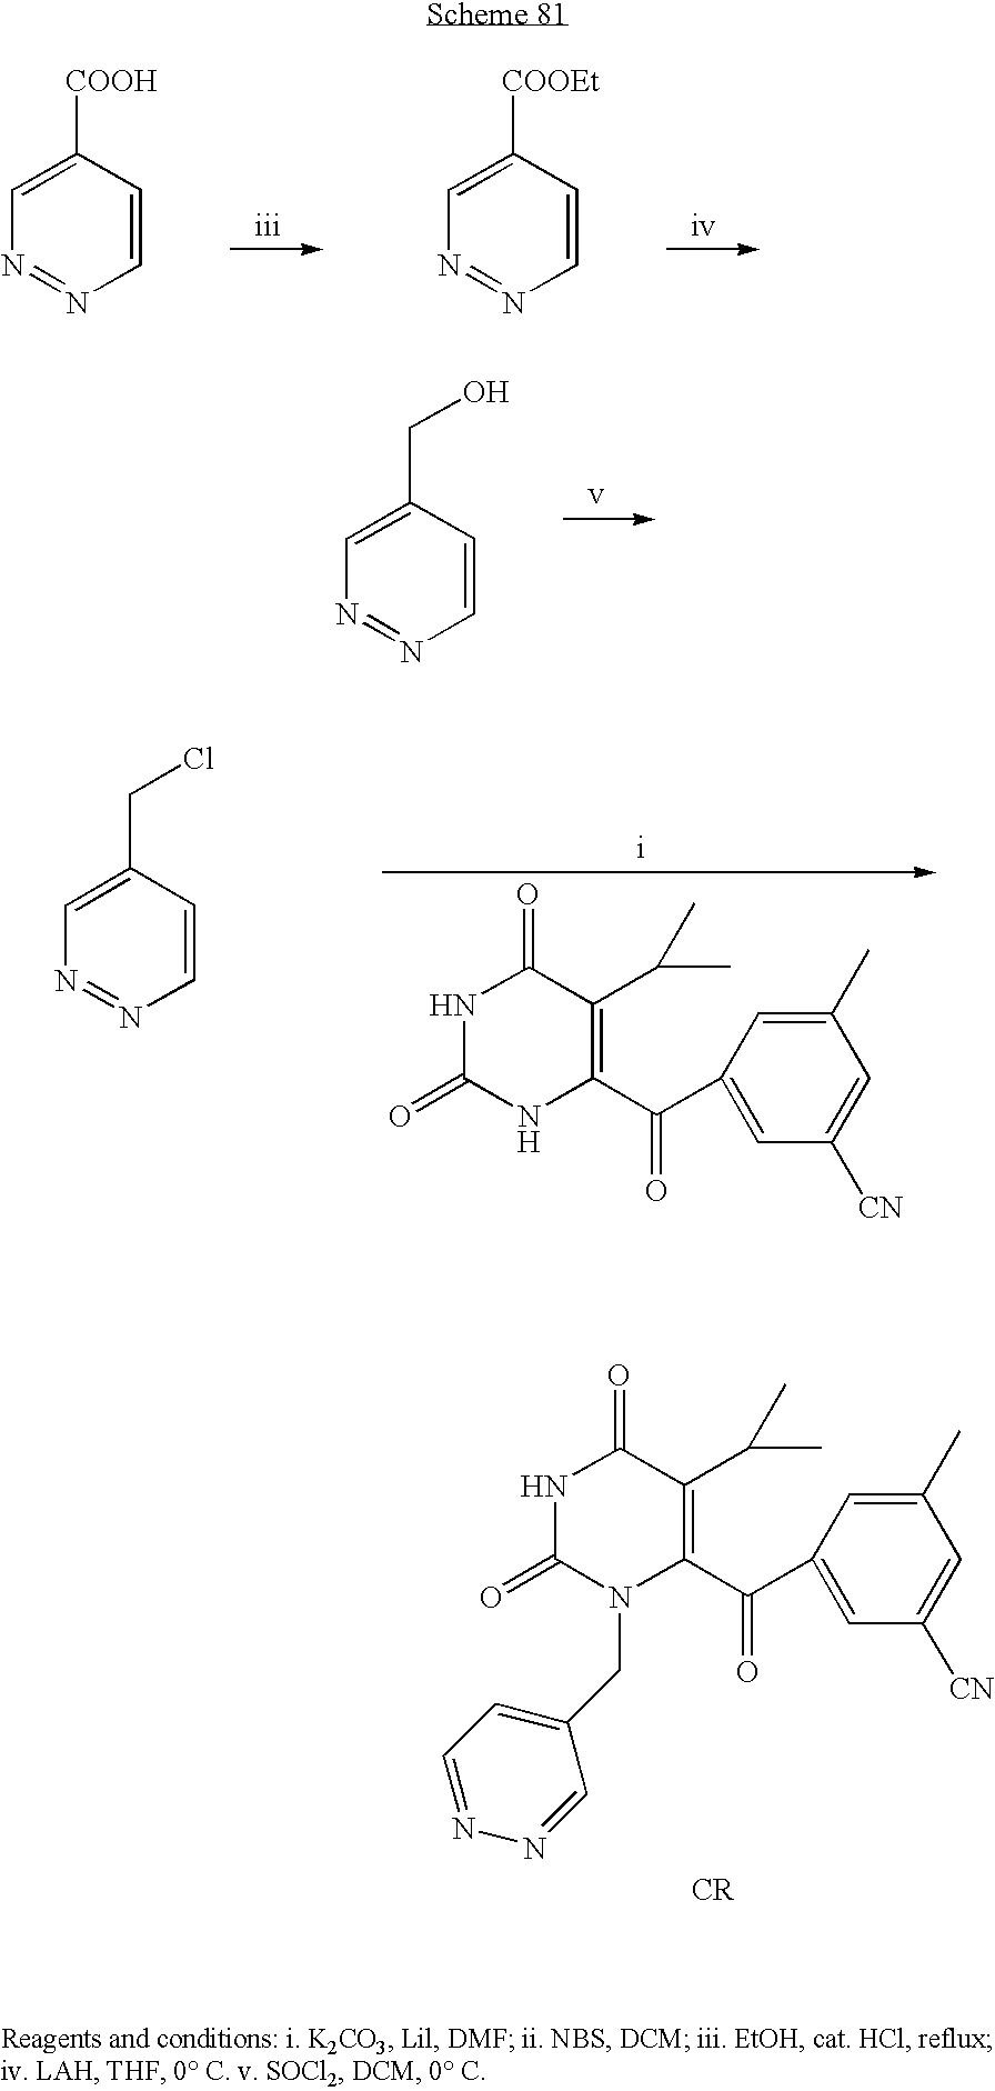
N1C(=O)N(CC2=CC=NN=C2)C(C(=O)C2=CC([CN])=CC(C)=C2)=C(C(C)C)C1=O.[CR].C1=CC([COOH])=CN=N1.C1=CC([COOEt])=CN=N1.C1=CC(CO)=CN=N1.N1C(=O)NC(C(=O)C2=CC([CN])=CC(C)=C2)=C(C(C)C)C1=O.C1=CC(CCl)=CN=N1
